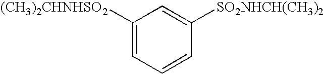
C1([(CH3)2CHNHSO2])=CC=CC([SO2NHCH(CH3)2])=C1
